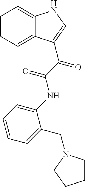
C1=CC=C2C(=C1)NC=C2C(=O)C(=O)NC1=CC=CC=C1CN1CCCC1
